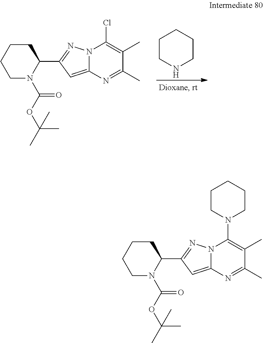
C1C(C2=NN3C(=C2)N=C(C)C(C)=C3Cl)N(C(OC(C)(C)C)=O)CCC1.C1CNCCC1.C1C(C2=NN3C(=C2)N=C(C)C(C)=C3N2CCCCC2)N(C(=O)OC(C)(C)C)CCC1
